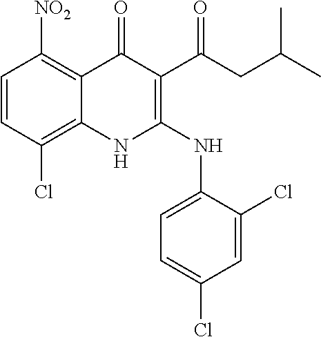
C1=CC(Cl)=C2C(=C1[NO2])C(=O)C(C(CC(C)C)=O)=C(NC1=CC=C(Cl)C=C1Cl)N2
